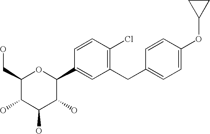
C1(CC2=CC=C(OC3CC3)C=C2)=C(Cl)C=CC(C2OC(CO)C(O)C(O)C2O)=C1
